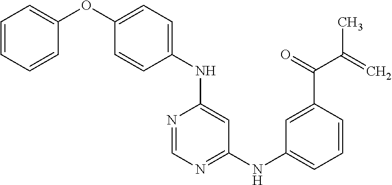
C1(OC2=CC=CC=C2)=CC=C(NC2=CC(NC3=CC=CC(C(=O)C(=C)C)=C3)=NC=N2)C=C1
